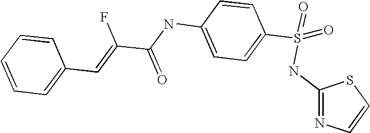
C(C(NC1=CC=C(S(NC2=NC=CS2)(=O)=O)C=C1)=O)(=CC1=CC=CC=C1)F
